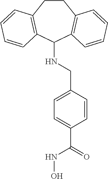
C1(NCC2=CC=C(C(NO)=O)C=C2)C2=C(CCC3=C1C=CC=C3)C=CC=C2
